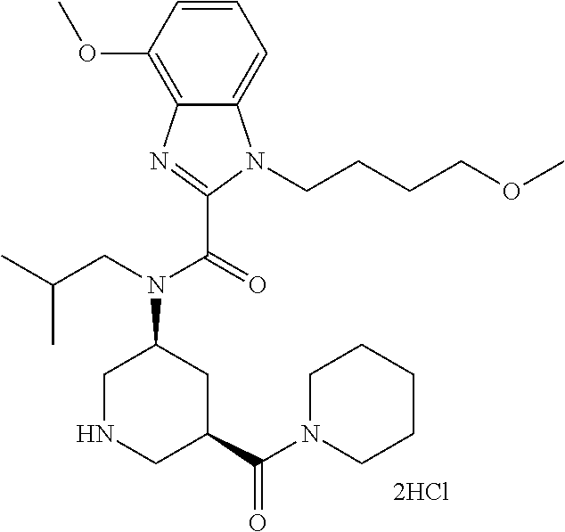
C1=CC(OC)=C2C(=C1)N(CCCCOC)C(C(=O)N(CC(C)C)C1CC(C(=O)N3CCCCC3)CNC1)=N2
